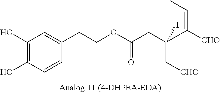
C1(O)=C(O)C=CC(CCOC(CC(C[CHO])(C([CHO])=CC)[H])=O)=C1
